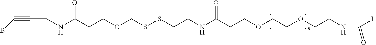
N(C(CCOCSSCCNC(CCOCCOCCNC([L])=O)=O)=O)CC#CB
